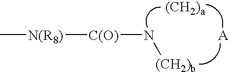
C[N(R8)][C(O)]N[(CH2)b]
